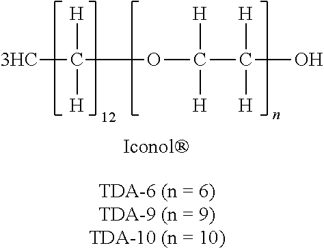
[3HC]C([H])(OC([H])(C(O)([H])[H])[H])[H]
